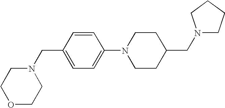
N1(CC2CCN(C3=CC=C(CN4CCOCC4)C=C3)CC2)CCCC1
